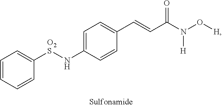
C1=CC=CC([O2S]NC2=CC=C(C=CC(=O)N([H])O[H])C=C2)=C1
